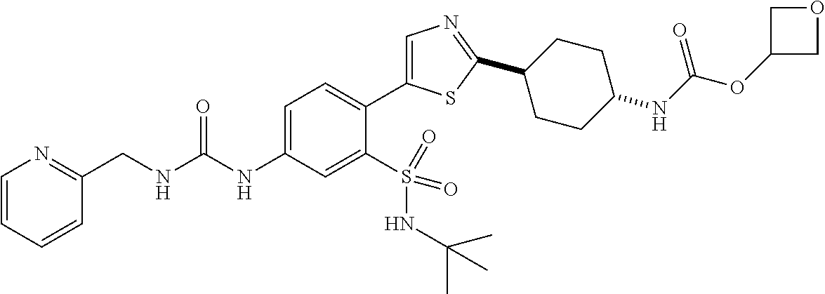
C1(CNC(NC2=CC=C(C3=CN=C(C4CCC(NC(OC5COC5)=O)CC4)S3)C(S(=O)(NC(C)(C)C)=O)=C2)=O)=NC=CC=C1
